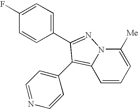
C1=CC=C([Me])N2C1=C(C1=CC=NC=C1)C(C1=CC=C(F)C=C1)=N2
